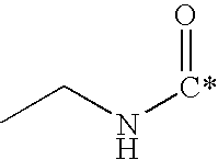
CCN[C*]=O
